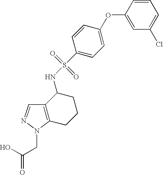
C1=CC(OC2=CC=C(S(NC3C4=C(CCC3)N(CC(O)=O)N=C4)(=O)=O)C=C2)=CC(Cl)=C1
